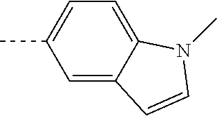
C1=C2C(=CC(C)=C1)C=CN2C
